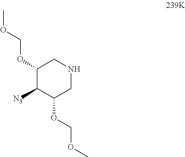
C1(OCOC)C([N3])C(OCOC)CNC1
